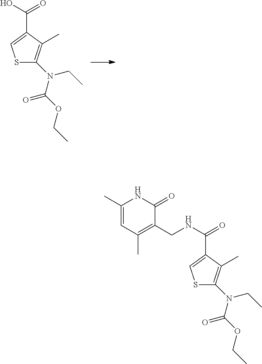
S1C(N(CC)C(OCC)=O)=C(C)C(C(=O)O)=C1.S1C(N(CC)C(OCC)=O)=C(C)C(C(=O)NCC2=C(C)C=C(C)NC2=O)=C1
